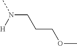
CN(CCCOC)[H]
